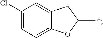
C1=C2C(=CC=C1Cl)OC(C)C2.*
